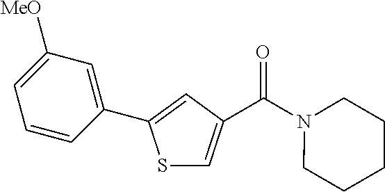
S1C=C(C(N2CCCCC2)=O)C=C1C1=CC([MeO])=CC=C1
